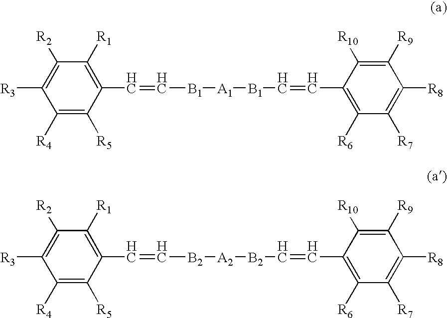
C1([R2])=C([R3])C([R4])=C([R5])C(C=C[B1][A1][B1]C=CC2=C([R6])C([R7])=C([R8])C([R9])=C2[R10])=C1[R1].C1([R2])=C([R3])C([R4])=C([R5])C(C=C[B2][A2][B2]C=CC2=C([R6])C([R7])=C([R8])C([R9])=C2[R10])=C1[R1]
